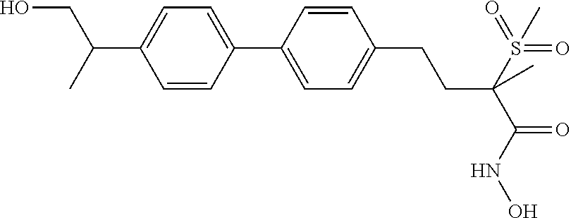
C1(C2=CC=C(C(CO)C)C=C2)=CC=C(CCC(C(=O)NO)(S(=O)(=O)C)C)C=C1
